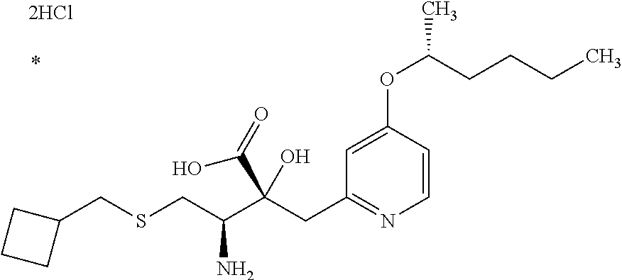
C1=CC(OC(CCCC)C)=CC(CC(C(CSCC2CCC2)N)(C(=O)O)O)=N1
